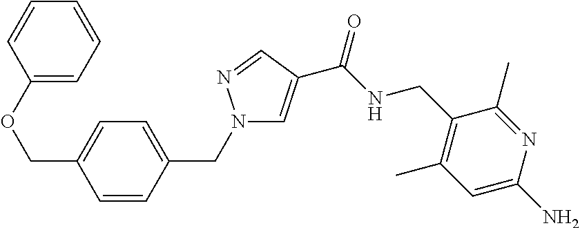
C1=C(C(=O)NCC2=C(C)C=C(N)N=C2C)C=NN1CC1=CC=C(COC2=CC=CC=C2)C=C1
